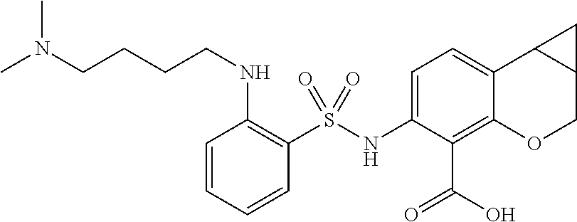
C1=C(NS(C2=C(NCCCCN(C)C)C=CC=C2)(=O)=O)C(C(O)=O)=C2C(=C1)C1C(CO2)C1
